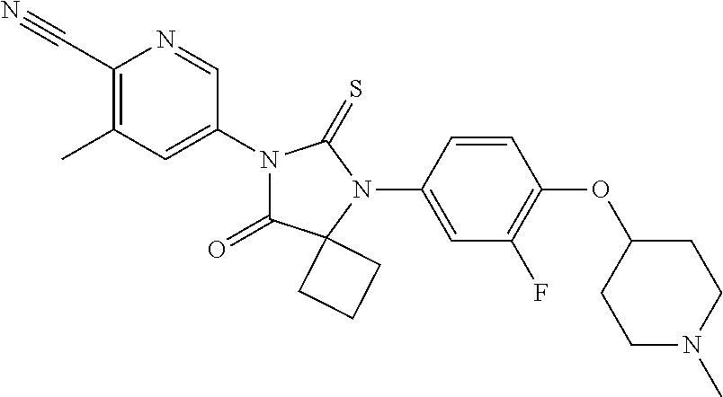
C1(C#N)=C(C)C=C(N2C(=O)C3(N(C4=CC(F)=C(OC5CCN(C)CC5)C=C4)C2=S)CCC3)C=N1
